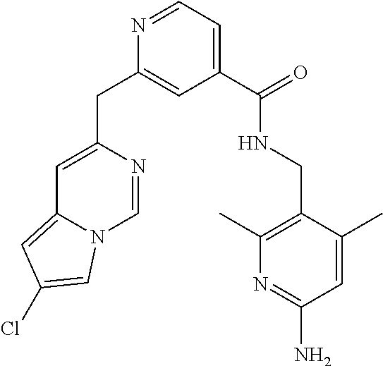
N1=CC=C(C(=O)NCC2=C(C)N=C(N)C=C2C)C=C1CC1=CC2=CC(Cl)=CN2C=N1
